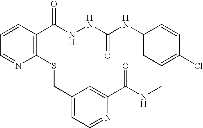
C1(CSC2=C(C(NNC(NC3=CC=C(Cl)C=C3)=O)=O)C=CC=N2)=CC=NC(C(NC)=O)=C1
